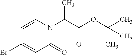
CC(N1C=CC(Br)=CC1=O)C(OC(C)(C)C)=O
